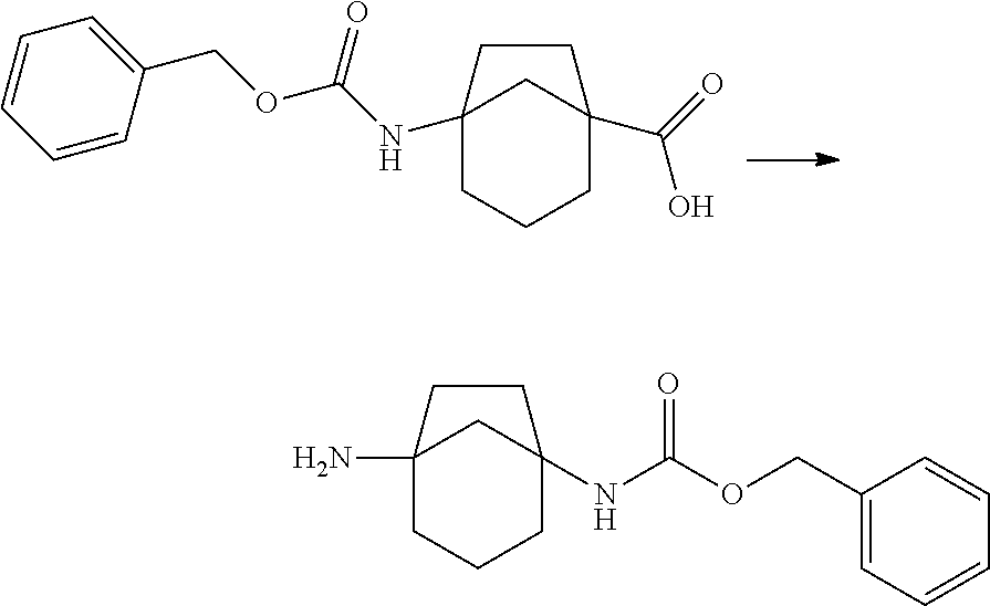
C12(NC(=O)OCC3=CC=CC=C3)CCCC(C(O)=O)(C1)CC2.C12(N)CCCC(NC(=O)OCC3=CC=CC=C3)(C1)CC2
